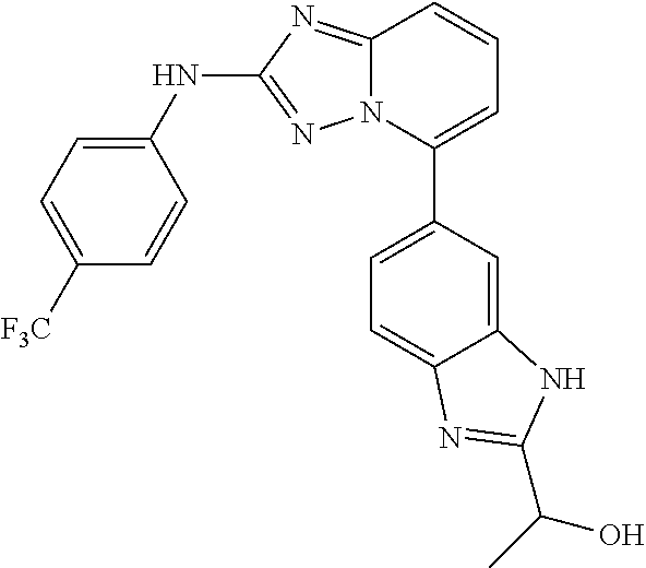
N12C(=NC(NC3=CC=C([F3C])C=C3)=N1)C=CC=C2C1=CC=C2C(=C1)NC(C(O)C)=N2
